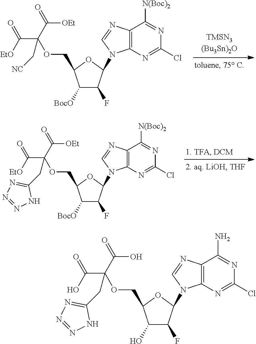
C12=C(N=C(Cl)N=C1[N(Boc)2])N(C1C(F)C([BocO])C(COC(C([OEt])=O)(C(=O)[EtO])C[NC])O1)C=N2.C12=C(N=C(Cl)N=C1[N(Boc)2])N(C1C(F)C([BocO])C(COC(C([OEt])=O)(C(=O)[EtO])CC3=NN=NN3)O1)C=N2.C12=C(N=C(Cl)N=C1N)N(C1C(F)C(O)C(COC(C(O)=O)(C(=O)O)CC3=NN=NN3)O1)C=N2
